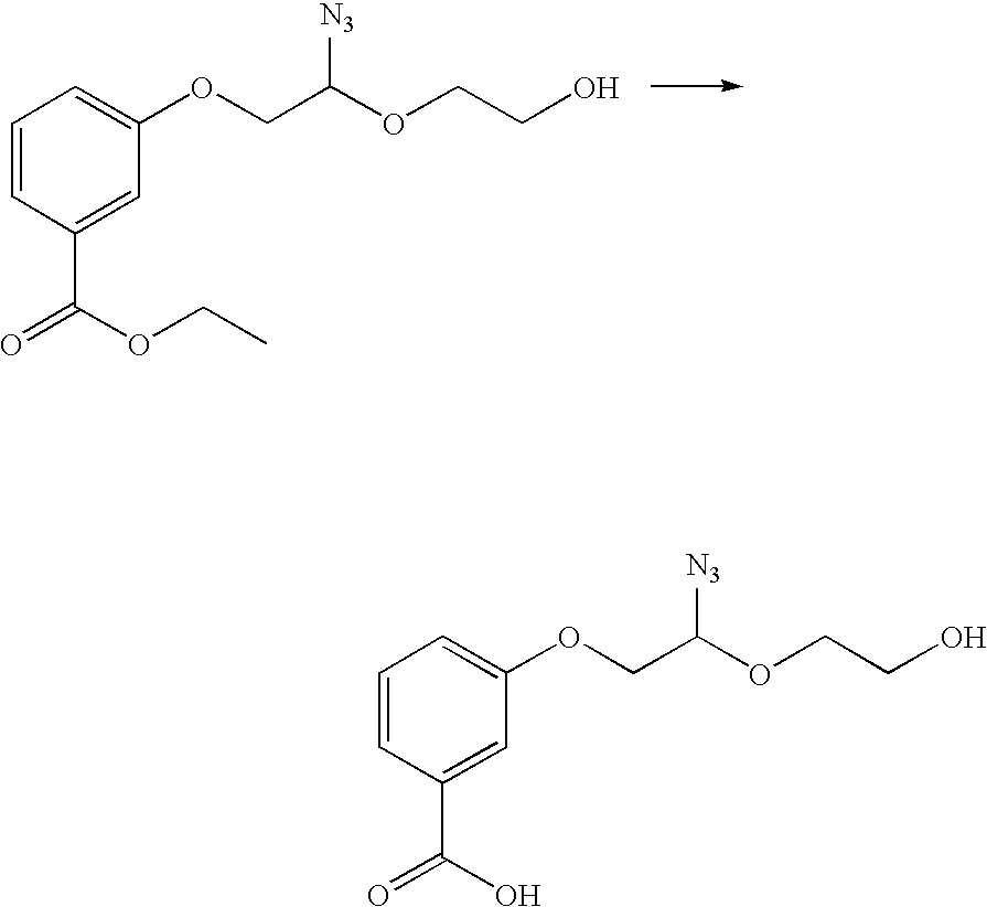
C1=CC(C(=O)OCC)=CC(OCC(OCCO)[N3])=C1.C1=CC(C(=O)O)=CC(OCC(OCCO)[N3])=C1
